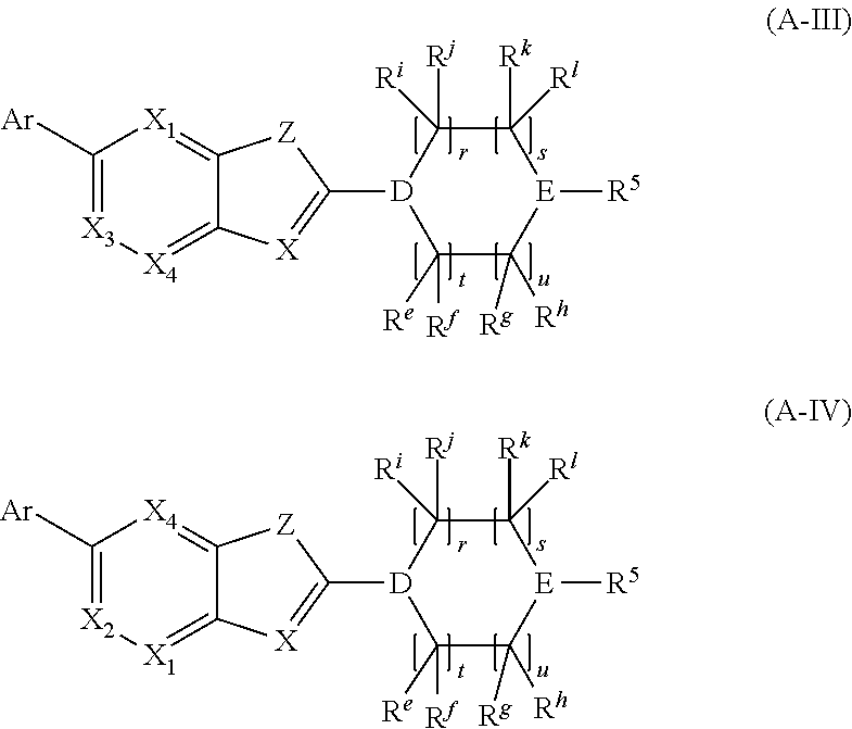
C1([Ar])=[X3][X4]=C2C(=[X1]1)[Z]C([D]1C([Rf])([Re])C([Rg])([Rh])[E]([R5])C([Rk])([Rl])C1([Rj])[Ri])=[X]2.C1([Ar])=[X2][X1]=C2C(=[X4]1)[Z]C([D]1C([Rf])([Re])C([Rg])([Rh])[E]([R5])C([Rk])([Rl])C1([Rj])[Ri])=[X]2
